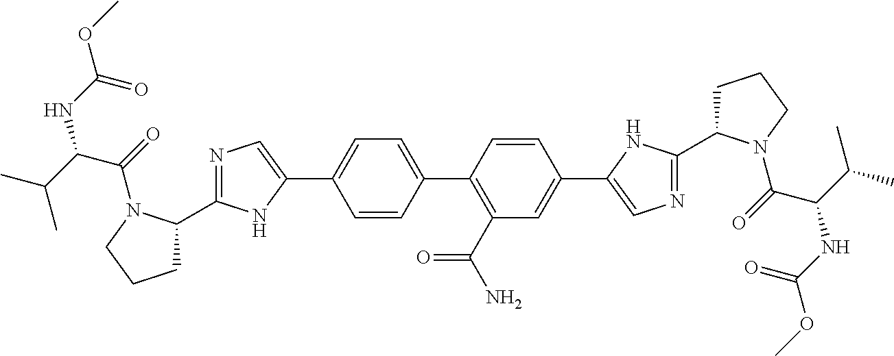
C1=CC(C2=C(C(N)=O)C=C(C3=CN=C(C4CCCN4C(C(NC(=O)OC)C(C)C)=O)N3)C=C2)=CC=C1C1=CN=C(C2CCCN2C(=O)C(C(C)C)NC(=O)OC)N1
